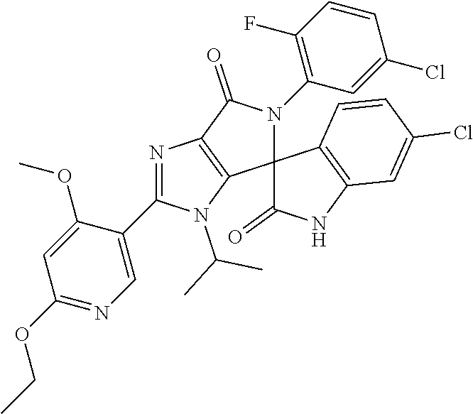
N1=C(C2=CN=C(OCC)C=C2OC)N(C(C)C)C2=C1C(=O)N(C1=C(F)C=CC(Cl)=C1)C21C(=O)NC2=C1C=CC(Cl)=C2
